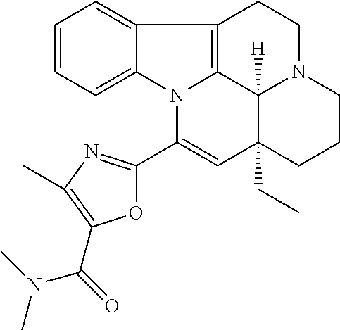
C1=CC=C2C(=C1)C1=C3N2C(C2=NC(C)=C(C(N(C)C)=O)O2)=CC2(CC)C3([H])N(CC1)CCC2
